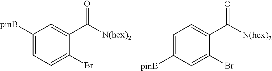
C1([pinB])=CC=C(Br)C(C([N(hex)2])=O)=C1.C1=C([pinB])C=C(Br)C(C([N(hex)2])=O)=C1
